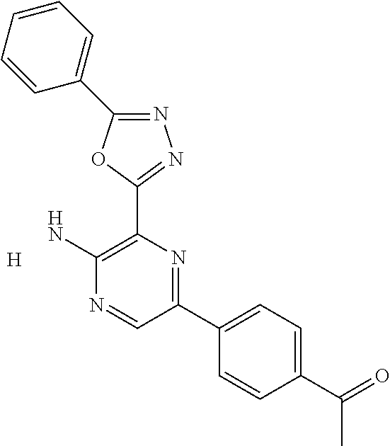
[H].NC1=C(C2=NN=C(C3=CC=CC=C3)O2)N=C(C2=CC=C(C(C)=O)C=C2)C=N1
